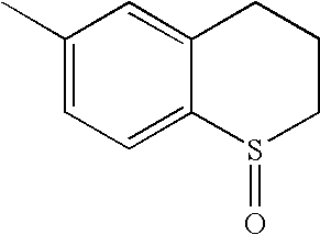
C1(C)=CC=C2C(=C1)CCCS2=O
